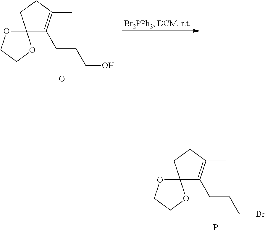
C12(C(CCCBr)=C(C)CC1)OCCO2.P.C12(C(CCCO)=C(C)CC1)OCCO2.O
